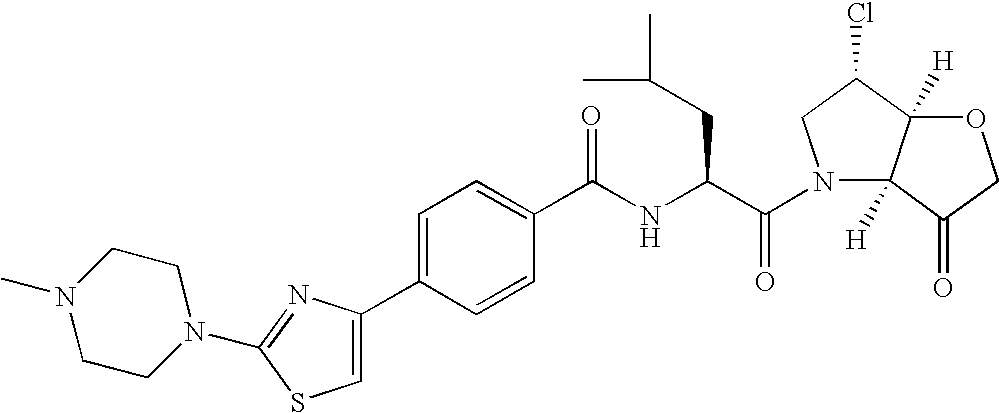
C1CN(C)CCN1C1=NC(C2=CC=C(C(NC(C(=O)N3C4([H])C([H])(C(Cl)C3)OCC4=O)CC(C)C)=O)C=C2)=CS1
